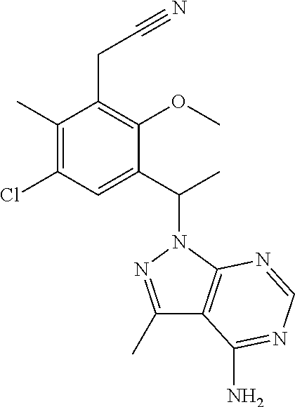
C1(C)=C(Cl)C=C(C(C)N2N=C(C)C3=C2N=CN=C3N)C(OC)=C1CC#N
